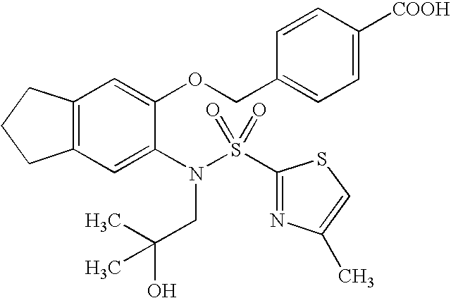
C12=C(C=C(N(S(=O)(=O)C3=NC(C)=CS3)CC(O)(C)C)C(OCC3=CC=C([COOH])C=C3)=C1)CCC2
